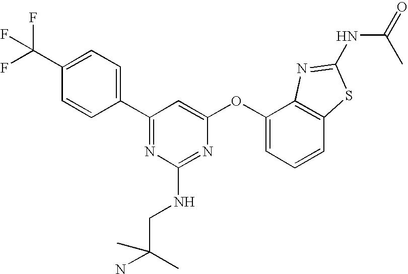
C1(C(F)(F)F)=CC=C(C2=NC(NCC(N)(C)C)=NC(OC3=CC=CC4=C3N=C(NC(C)=O)S4)=C2)C=C1
